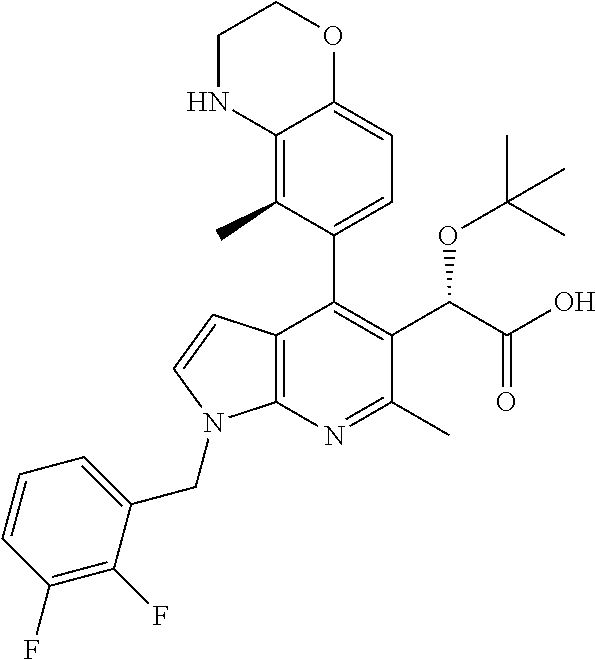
C12=C(N=C(C)C(C(C(O)=O)OC(C)(C)C)=C1C1=CC=C3C(=C1C)NCCO3)N(CC1=CC=CC(F)=C1F)C=C2
